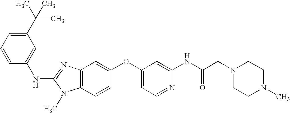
C1(C(C)(C)C)=CC=CC(NC2=NC3=C(N2C)C=CC(OC2=CC=NC(NC(CN4CCN(C)CC4)=O)=C2)=C3)=C1
